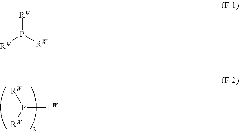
P([LW])([RW])[RW].[RW]P([RW])[RW]
